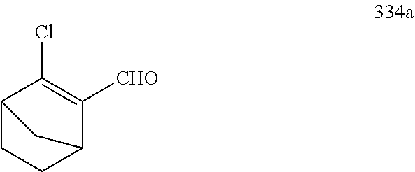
C1(Cl)=C([CHO])C2CCC1C2
